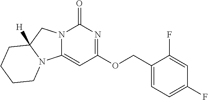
C1(COC2=NC(=O)N3C(=C2)N2C([H])(C3)CCCC2)=CC=C(F)C=C1F
